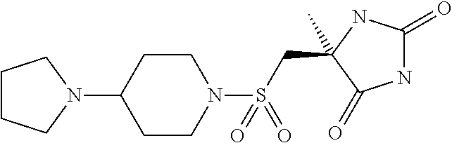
N1C(=O)NC(CS(N2CCC(N3CCCC3)CC2)(=O)=O)(C)C1=O
